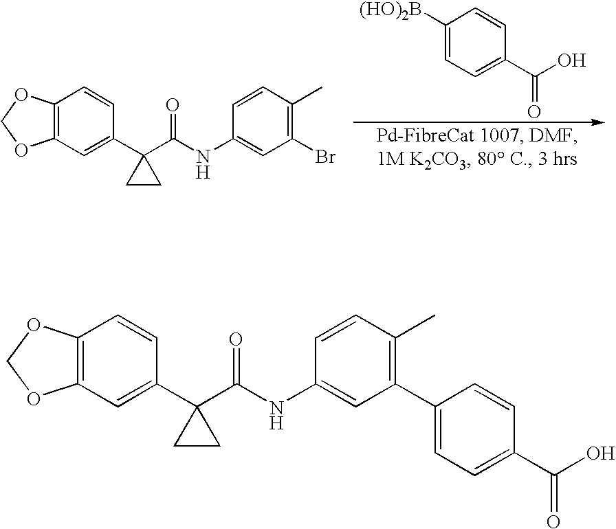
C12=C(C=C(C3(C(NC4=CC(C5=CC=C(C(O)=O)C=C5)=C(C)C=C4)=O)CC3)C=C1)OCO2.C12=C(C=C(C3(C(NC4=CC(Br)=C(C)C=C4)=O)CC3)C=C1)OCO2.C1([(HO)2B])=CC=C(C(O)=O)C=C1
